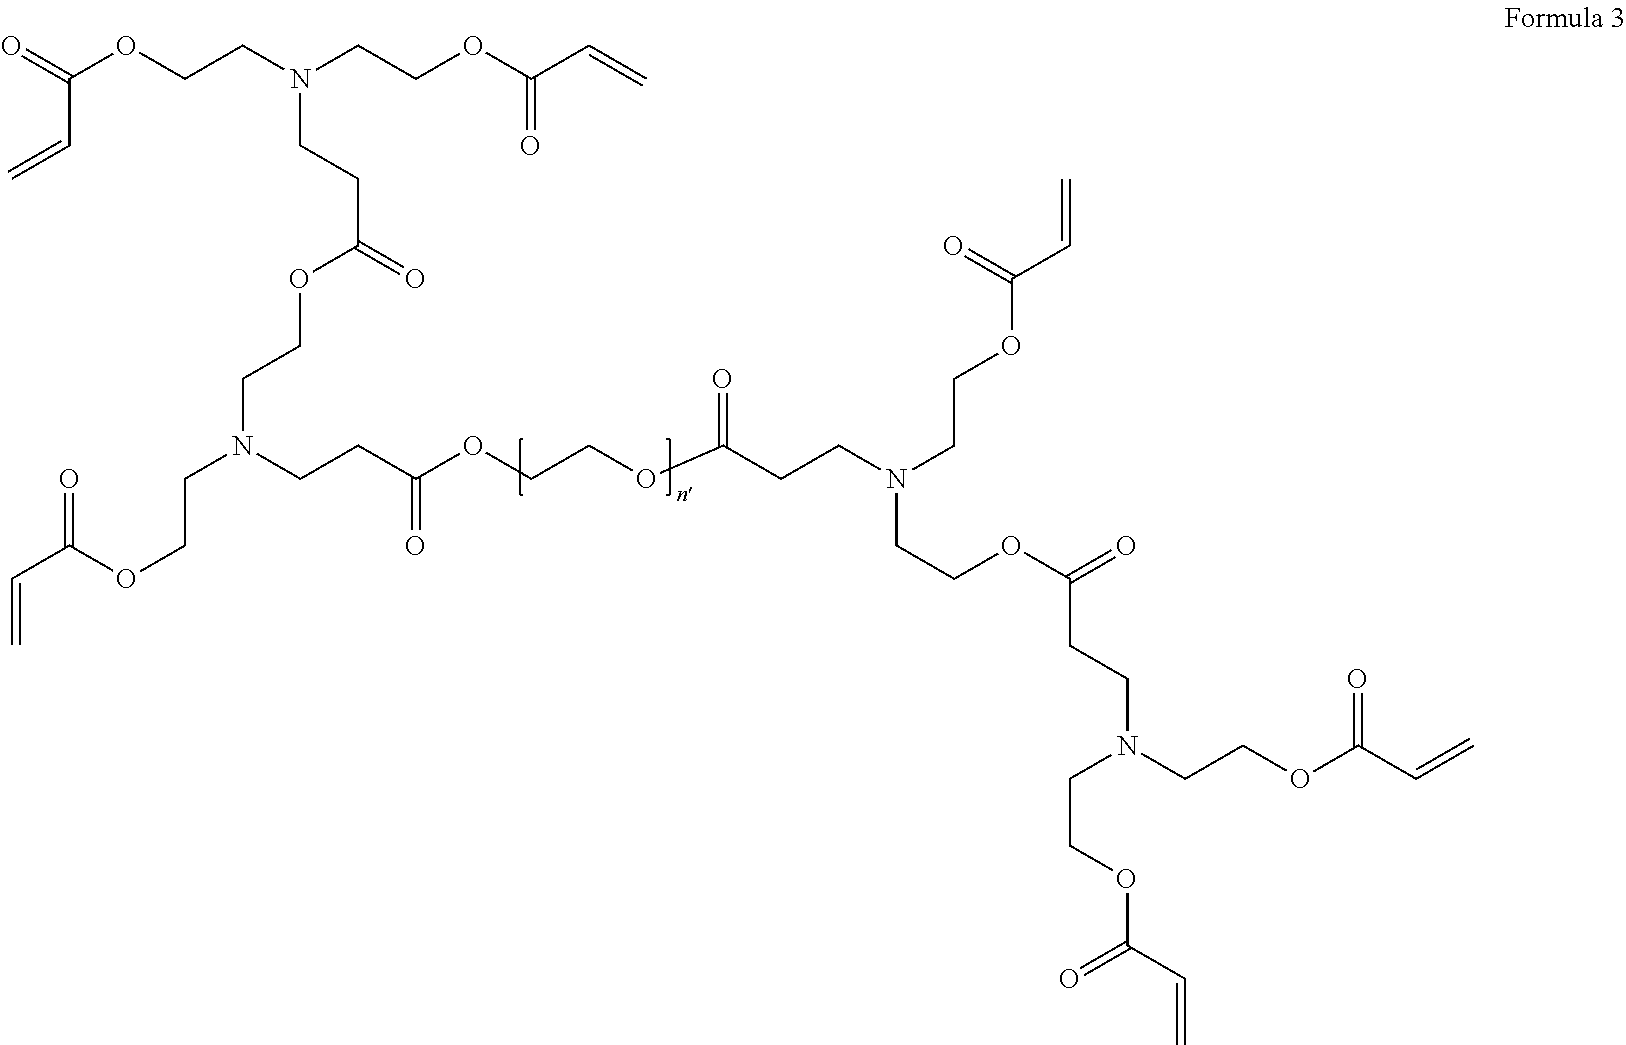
C(N(CCC(OCCOC(CCN(CCOC(=O)C=C)CCOC(CCN(CCOC(=O)C=C)CCOC(=O)C=C)=O)=O)=O)CCOC(CCN(CCOC(=O)C=C)CCOC(=O)C=C)=O)COC(C=C)=O
